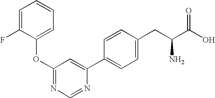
C1=C(OC2=NC=NC(C3=CC=C(CC(C(O)=O)N)C=C3)=C2)C(F)=CC=C1
